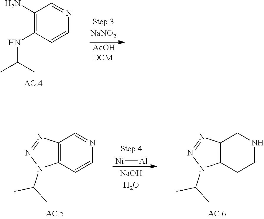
[AcOHDCM].C1(N)=C(NC(C)C)C=CN=C1.C12=C(C=CN=C1)N(C(C)C)N=N2.[Ni][Al].C12=C(CCNC1)N(C(C)C)N=N2
